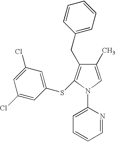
C1(Cl)=CC(Cl)=CC(SC2=C(CC3=CC=CC=C3)C(C)=CN2C2=CC=CC=N2)=C1
